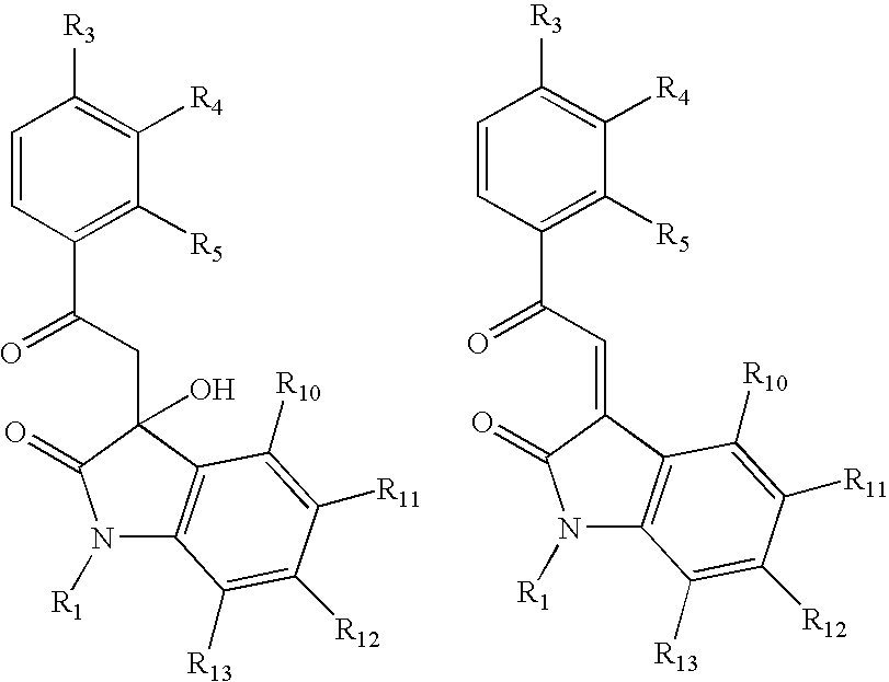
C1=CC(C(CC2(O)C3=C(N([R1])C2=O)C([R13])=C([R12])C([R11])=C3[R10])=O)=C([R5])C([R4])=C1[R3].C1=CC(C(C=C2C3=C(N([R1])C2=O)C([R13])=C([R12])C([R11])=C3[R10])=O)=C([R5])C([R4])=C1[R3]
